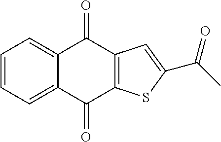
C1=CC=C2C(=C1)C(=O)C1=C(C2=O)SC(C(C)=O)=C1
